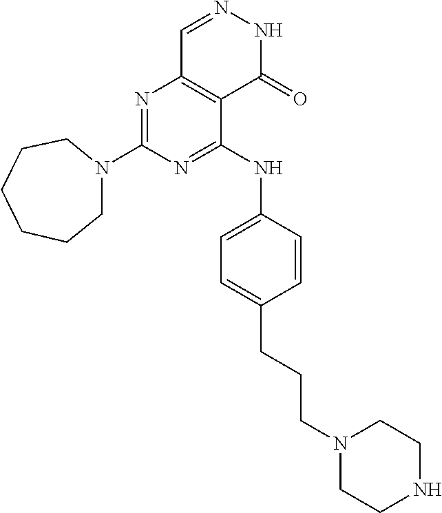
N1=C(N2CCCCCC2)N=C(NC2=CC=C(CCCN3CCNCC3)C=C2)C2=C1C=NNC2=O
